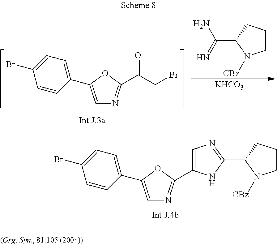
C1=C(C2=CC=C(Br)C=C2)OC(C(=O)CBr)=N1.C(C1N([CBz])CCC1)(N)=N.[KHCO3].C1=C(C2=CC=C(Br)C=C2)OC(C2=CN=C(C3N([CBz])CCC3)N2)=N1
